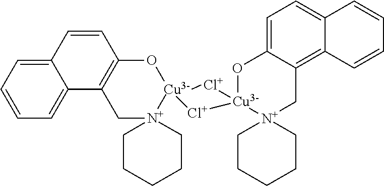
C12=CC=CC=C1C1=C(C=C2)O[Cu]2([N+]3(C1)CCCCC3)[Cl+][Cu]1([N+]3(CC4=C5C(=CC=C4O1)C=CC=C5)CCCCC3)[Cl+]2
